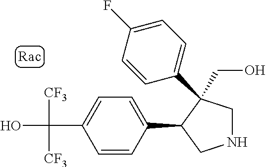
C1=CC(C2CNCC2(C2=CC=C(F)C=C2)CO)=CC=C1C(O)([CF3])[CF3]
